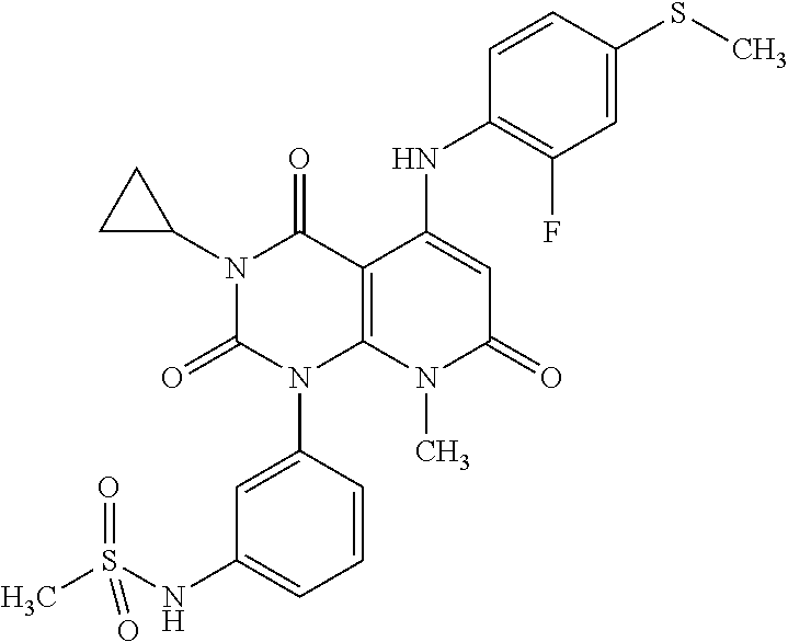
N1(C2CC2)C(=O)N(C2=CC(NS(C)(=O)=O)=CC=C2)C2=C(C1=O)C(NC1=C(F)C=C(SC)C=C1)=CC(=O)N2C
